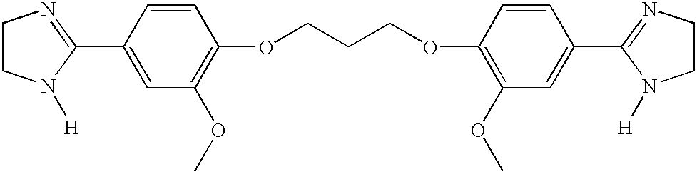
C1CN([H])C(C2=CC(OC)=C(OCCCOC3=C(OC)C=C(C4=NCCN4[H])C=C3)C=C2)=N1
